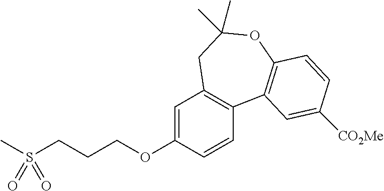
C1=C(OCCCS(C)(=O)=O)C=CC2=C1CC(C)(C)OC1=C2C=C([CO2Me])C=C1
